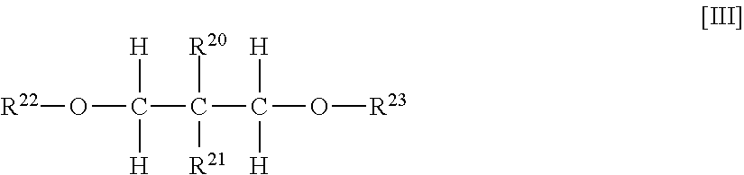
O([R22])C(C(C(O[R23])([H])[H])([R20])[R21])([H])[H]
